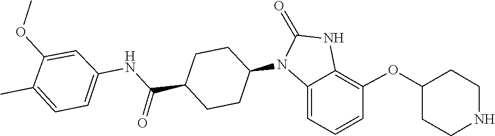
O=C1N(C2CCC(C(NC3=CC=C(C)C(OC)=C3)=O)CC2)C2=CC=CC(OC3CCNCC3)=C2N1
